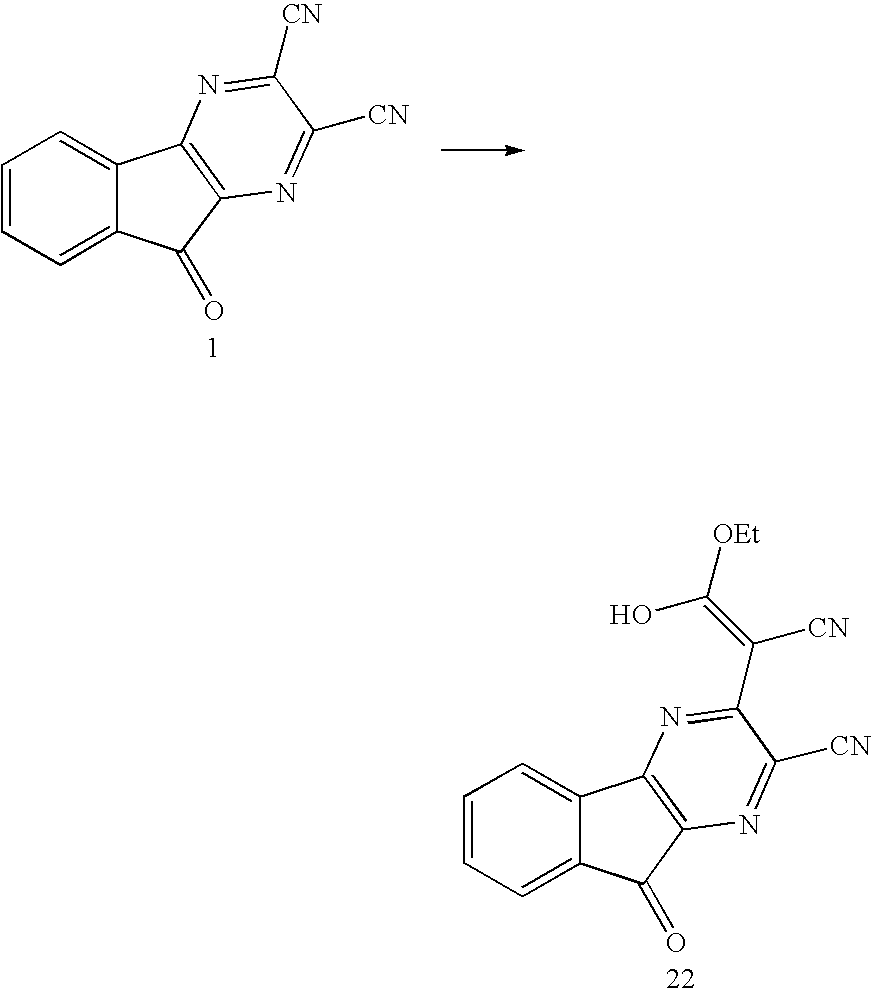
C1=CC=C2C(=C1)C1=C(C2=O)N=C([CN])C([CN])=N1.C1=CC=C2C(=C1)C1=C(C2=O)N=C([CN])C(C([CN])=C([OEt])O)=N1
